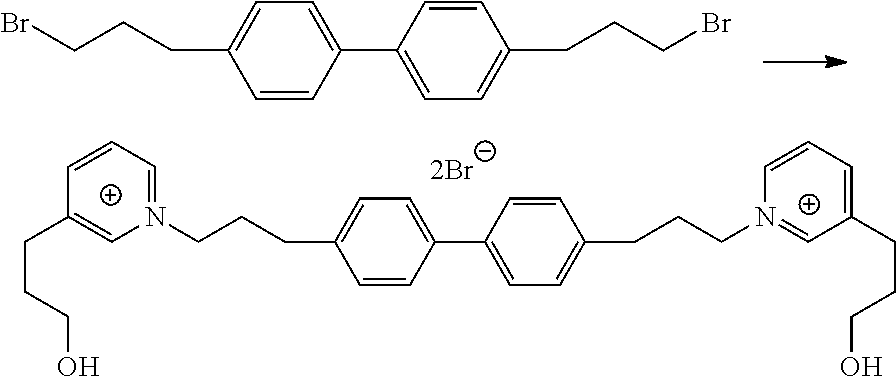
C(CCC1=CC=C(C2=CC=C(CCC[N+]3=CC(CCCO)=CC=C3)C=C2)C=C1)N1=CC=CC(CCCO)=C1.C(CCC1=CC=C(C2=CC=C(CCCBr)C=C2)C=C1)Br
